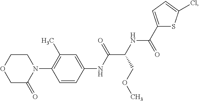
C1C(=O)N(C2=C(C)C=C(NC(C(NC(C3=CC=C(Cl)S3)=O)COC)=O)C=C2)CCO1
